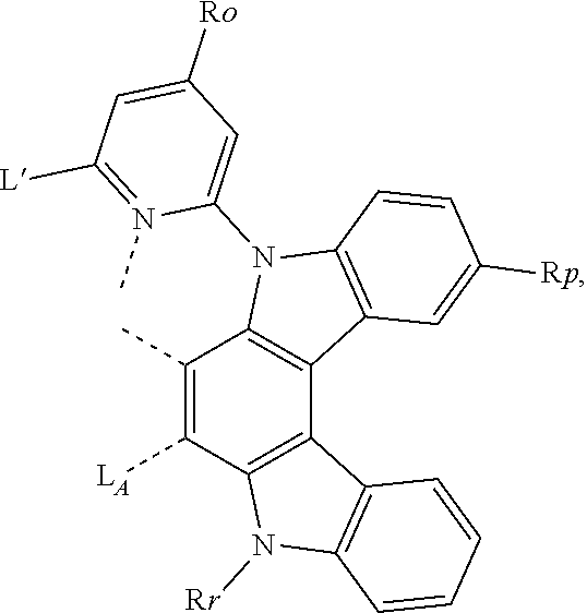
C12=C(C3=C(N1C1=CC([Ro])=CC([L])=N1C)C=CC([Rp])=C3)C1=C(C([LA])=C2C)N([Rr])C2=C1C=CC=C2
